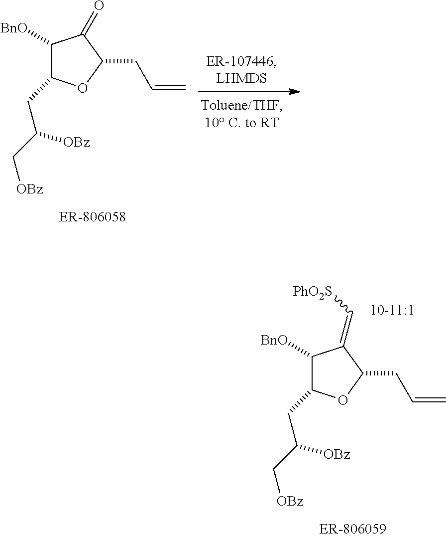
C1([BnO])C(CC(C[OBz])[OBz])OC(CC=C)C1=C[PhO2S].C1([BnO])C(CC(C[OBz])[OBz])OC(CC=C)C1=O
